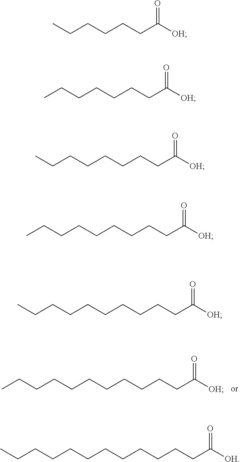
CCCCCCC([OH])=O.C(CCCCCC([OH])=O)C.C(CCCCCC([OH])=O)CC.C(CCCCCC([OH])=O)CCC.C(CCCCCC([OH])=O)CCCC.C(CCCCCC([OH])=O)CCCCCC.C(CCCCCC([OH])=O)CCCCC
